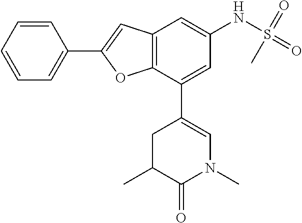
C1=C(C2=CN(C)C(=O)C(C)C2)C2=C(C=C1NS(=O)(=O)C)C=C(C1=CC=CC=C1)O2
